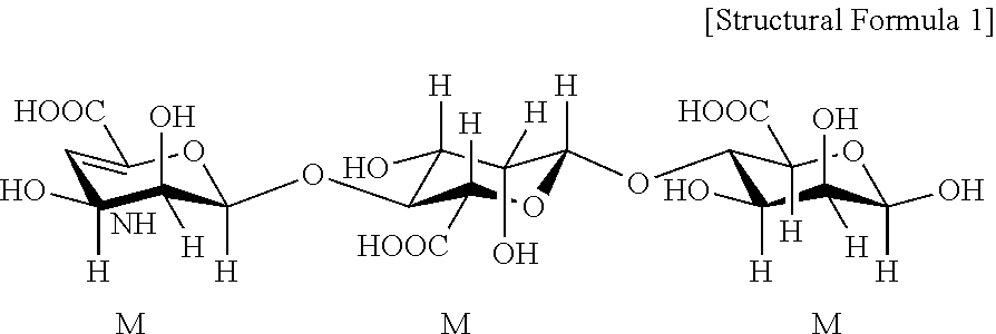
C1=C([HOOC])OC([H])(OC2C([H])(O)C(O)([H])C([H])(OC3C(O)([H])C([H])(O)C([H])(O)OC3([HOOC])[H])OC2([H])[HOOC])C([H])(O)C1(O)[H].[M].[M].[M].N
